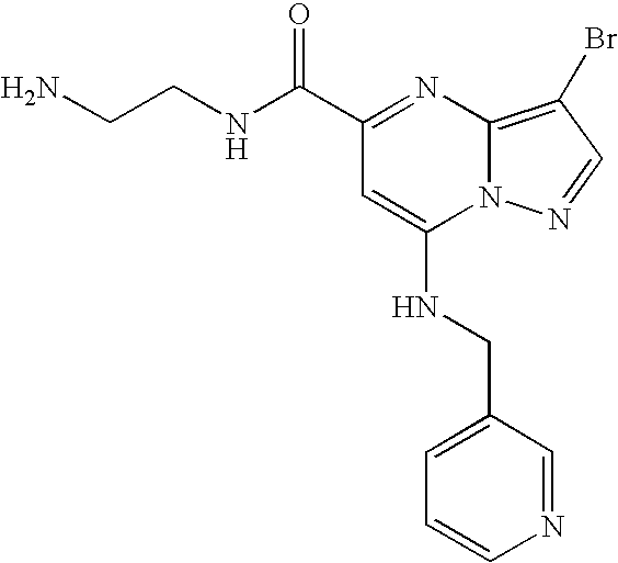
C(C1=NC2=C(Br)C=NN2C(NCC2=CC=CN=C2)=C1)(NCCN)=O
